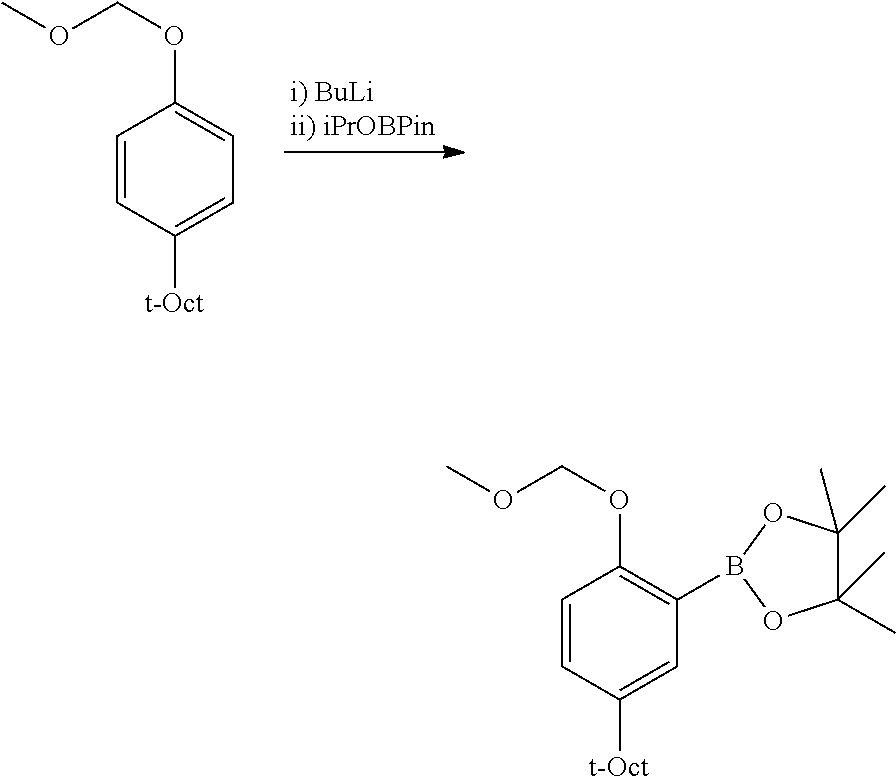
C1=CC([t-Oct])=CC=C1OCOC.C1=CC([t-Oct])=CC(B2OC(C)(C)C(C)(C)O2)=C1OCOC
